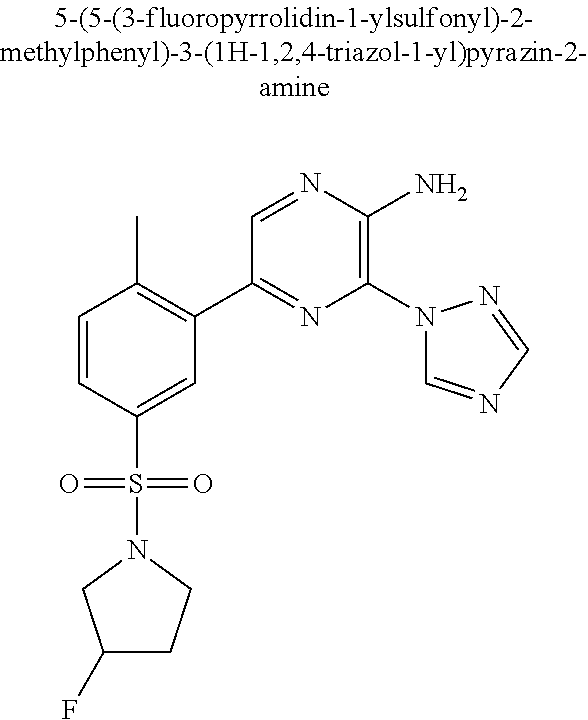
C1=CC(S(=O)(=O)N2CCC(F)C2)=CC(C2=NC(N3C=NC=N3)=C(N)N=C2)=C1C
